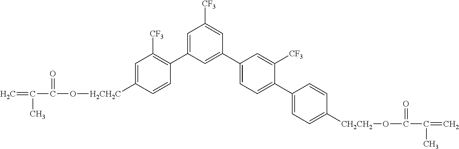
C1=C(C2=C([CF3])C=C([H2CH2C]OC(C(=C)C)=O)C=C2)C=C(C2=CC=C(C3=CC=C([CH2CH2]OC(C(=C)C)=O)C=C3)C([CF3])=C2)C=C1[CF3]
